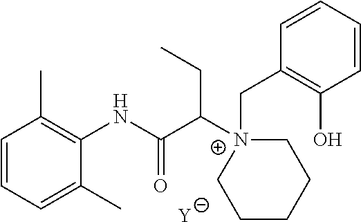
[Y].C1=CC=C(C)C(NC(C([N+]2(CC3=C(O)C=CC=C3)CCCCC2)CC)=O)=C1C
